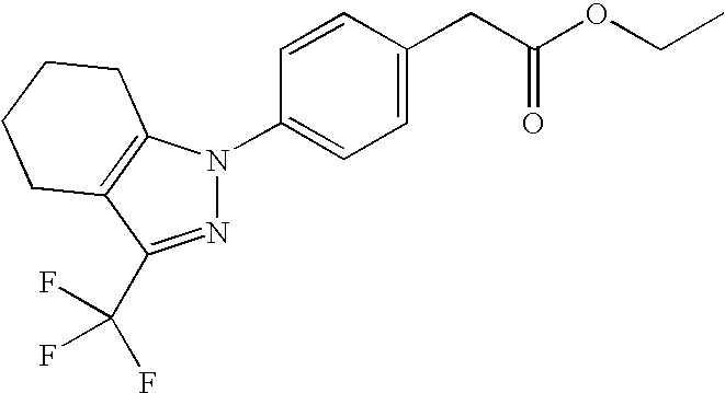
C1(CC(OCC)=O)=CC=C(N2N=C(C(F)(F)F)C3=C2CCCC3)C=C1
